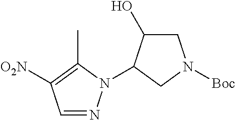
C1=NN(C2C(O)CN([Boc])C2)C(C)=C1[O2N]
